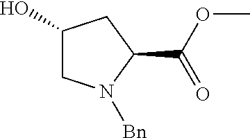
C1(C(OC)=O)CC(O)CN1[Bn]
